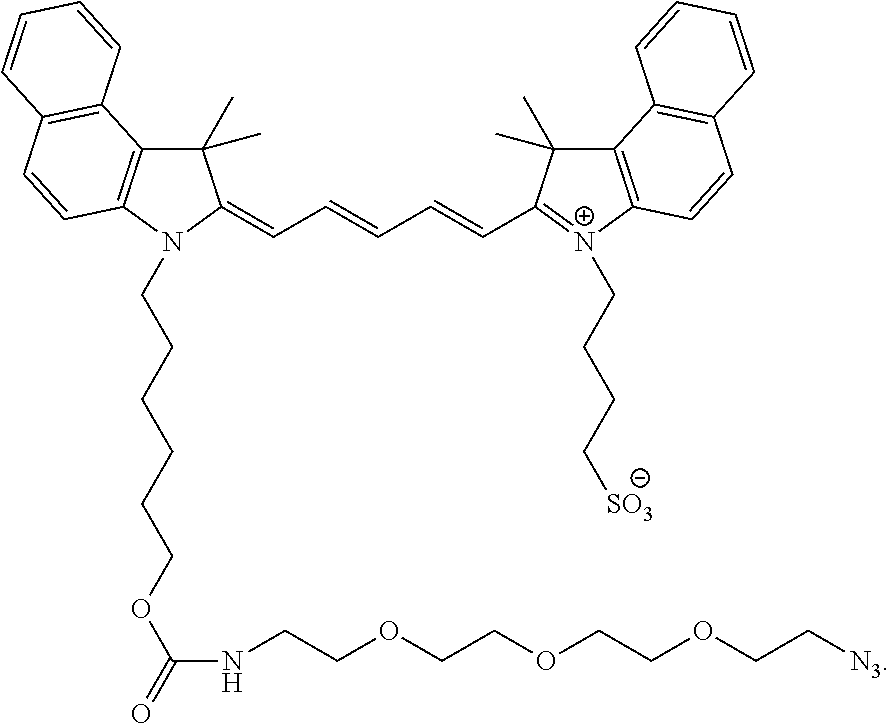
C1(C)(C)C2=C(N(CCCCCCOC(NCCOCCOCCOCC[N3])=O)C1=CC=CC=CC1=[N+](CCCC[SO3])C3=C(C1(C)C)C1=C(C=C3)C=CC=C1)C=CC1=C2C=CC=C1
